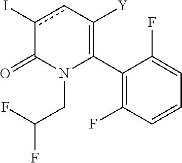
C1(C2=C([Y])cc(I)C(=O)N2CC(F)F)=C(F)C=CC=C1F
